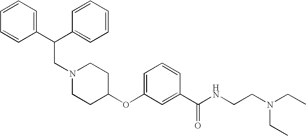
N1(CC(C2=CC=CC=C2)C2=CC=CC=C2)CCC(OC2=CC=CC(C(NCCN(CC)CC)=O)=C2)CC1
